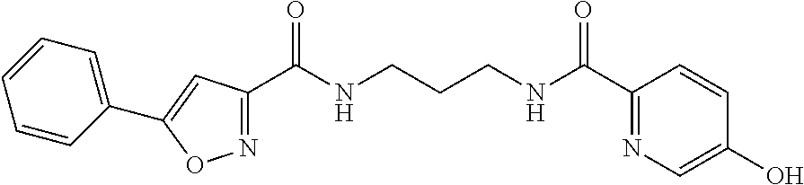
N1=C(C(NCCCNC(C2=NOC(C3=CC=CC=C3)=C2)=O)=O)C=CC(O)=C1
